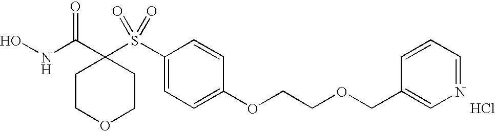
N(C(C1(S(C2=CC=C(OCCOCC3=CN=CC=C3)C=C2)(=O)=O)CCOCC1)=O)O.Cl
